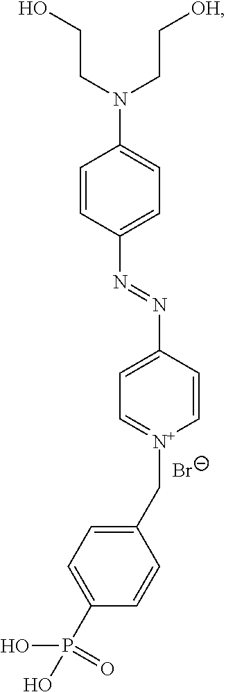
[Br-].OCCN(C1=CC=C(N=NC2=CC=[N+](CC3=CC=C(P(O)(=O)O)C=C3)C=C2)C=C1)CC[OH]
